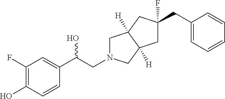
C1(F)=C(O)C=CC(C(CN2CC3([H])C([H])(C2)CC(CC2=CC=CC=C2)(F)C3)O)=C1
